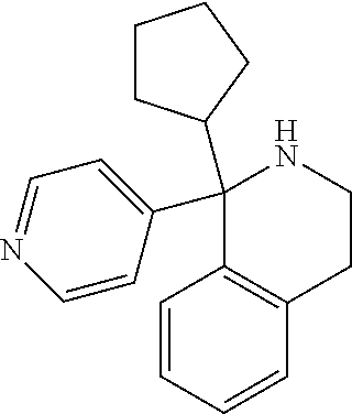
C1(C2=CC=NC=C2)(C2CCCC2)C2=C(CCN1)C=CC=C2
